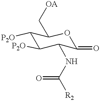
C1([P2O])C([P2O])C(NC([R2])=O)C(=O)OC1C[OA]
